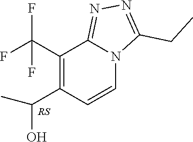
C1(C(F)(F)F)=C(C(C)O)C=CN2C1=NN=C2CC
